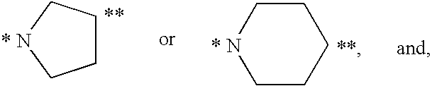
C1C[* N]CCC1.C1CC[* N]C1
